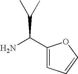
C1(C(N)C(C)C)=CC=CO1
